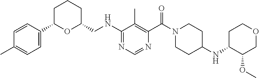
C1=CC(C2OC(CNC3=NC=NC(C(N4CCC(NC5C(OC)COCC5)CC4)=O)=C3C)CCC2)=CC=C1C
